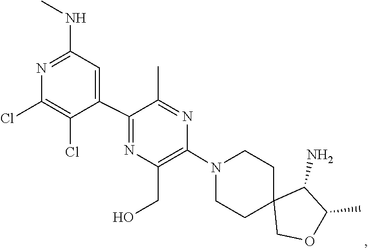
C1CN(C2=C(CO)N=C(C3=CC(NC)=NC(Cl)=C3Cl)C(C)=N2)CCC12COC(C)C2N
